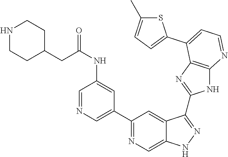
C1(C2=NC=C3C(=C2)C(C2=NC4=C(N2)N=CC=C4C2=CC=C(C)S2)=NN3)=CN=CC(NC(CC2CCNCC2)=O)=C1
